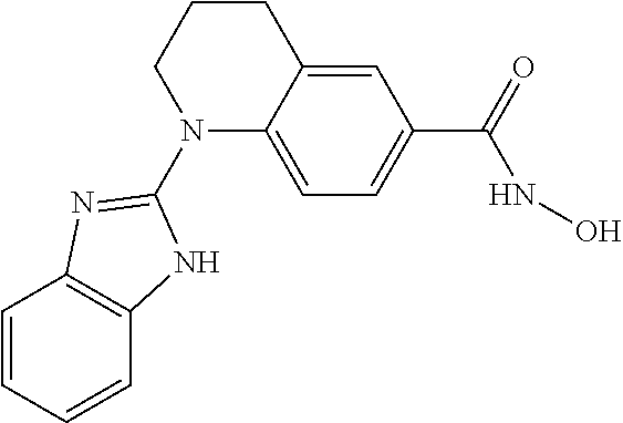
C1CCN(C2=NC3=C(C=CC=C3)N2)C2=CC=C(C(=O)NO)C=C12
